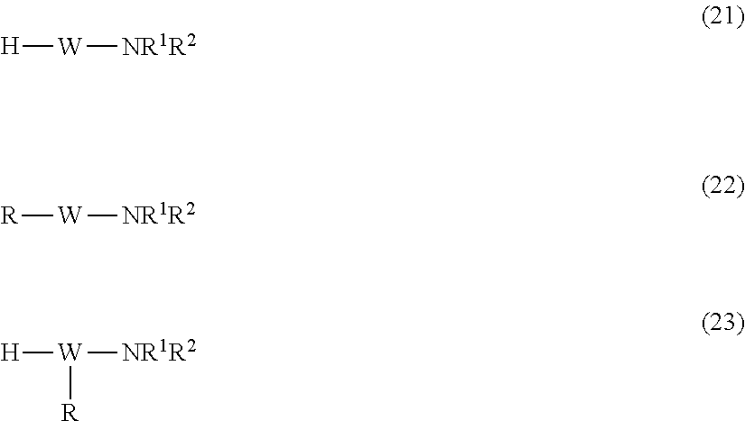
[H][W][NR1R2].[R][W][NR1R2].[H][W]([NR1R2])[R]
